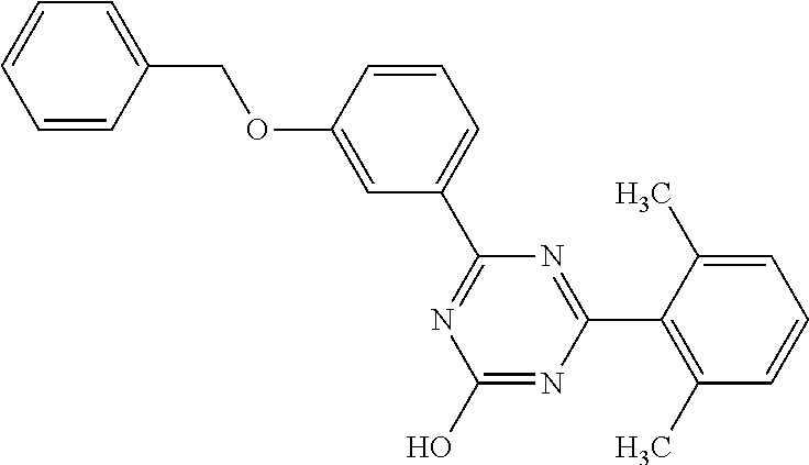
N1=C(C2=CC=CC(OCC3=CC=CC=C3)=C2)N=C(C2=C(C)C=CC=C2C)N=C1O
